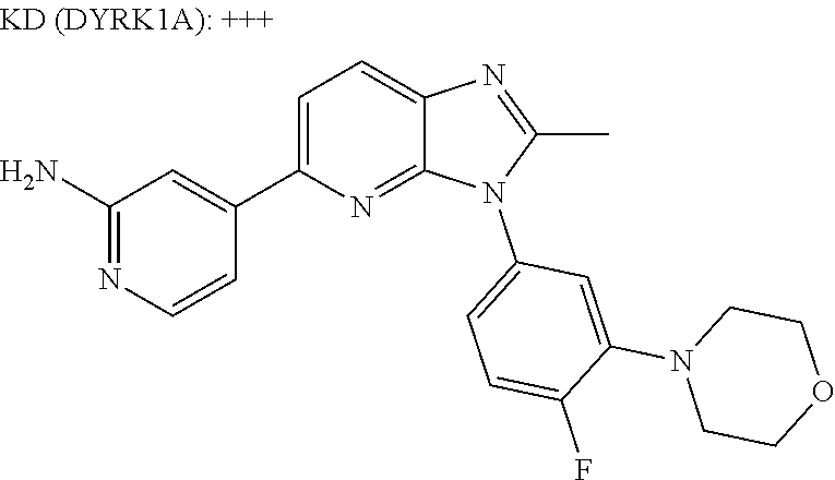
C1(C2=CC=C3N=C(C)N(C4=CC=C(F)C(N5CCOCC5)=C4)C3=N2)=CC(N)=NC=C1
